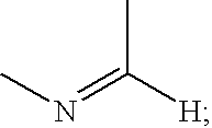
CN=C([H])C
